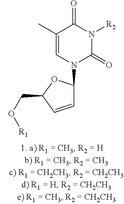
C1(C)=CN(C2C=CC(CO[R1])O2)C(=O)N([R2])C1=O
